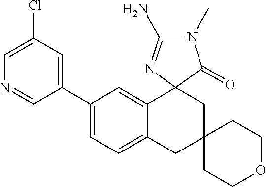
C1(C2=CC=C3C(=C2)C2(CC4(C3)CCOCC4)C(=O)N(C)C(N)=N2)=CC(Cl)=CN=C1
